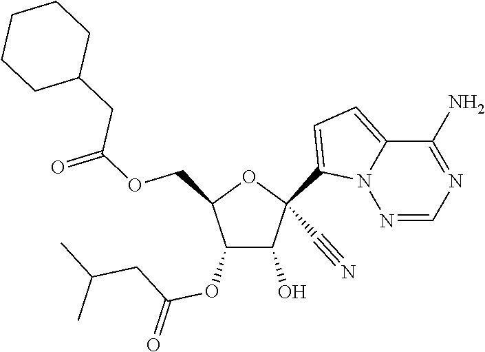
O(CC1C(OC(CC(C)C)=O)C(O)C(C#N)(C2=CC=C3N2N=CN=C3N)O1)C(CC1CCCCC1)=O
